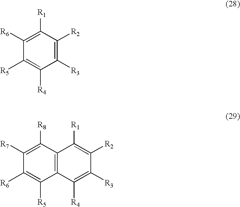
C1([R3])=C([R2])C([R1])=C([R6])C([R5])=C1[R4].C1([R3])=C([R4])C2=C(C([R1])=C1[R2])C([R8])=C([R7])C([R6])=C2[R5]
